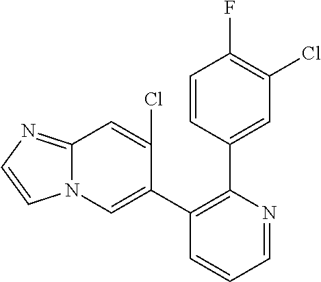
C1=CC(C2=C(C3=CN4C(=NC=C4)C=C3Cl)C=CC=N2)=CC(Cl)=C1F
